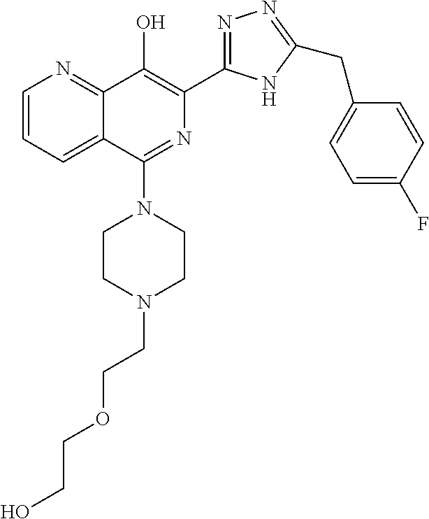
C1=CC=C2C(=N1)C(O)=C(C1=NN=C(CC3=CC=C(F)C=C3)N1)N=C2N1CCN(CCOCCO)CC1
